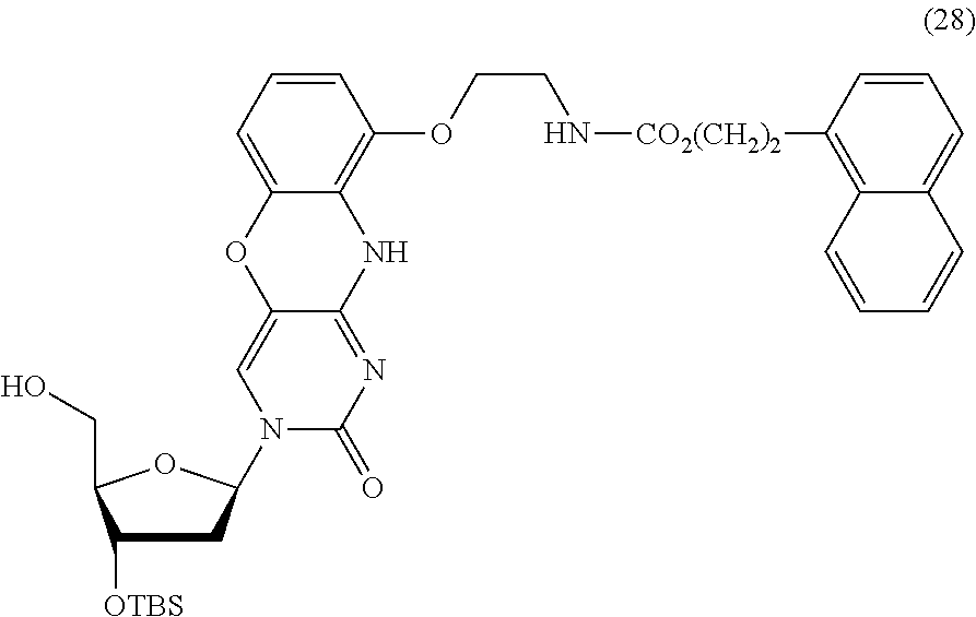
C12=CC=CC(OCCN[CO2(CH2)2]C3=C4C(=CC=C3)C=CC=C4)=C1NC1=NC(=O)N(C3CC([OTBS])C(CO)O3)C=C1O2
